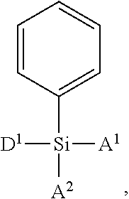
[A2][Si](C1=CC=CC=C1)([D1])[A1]
